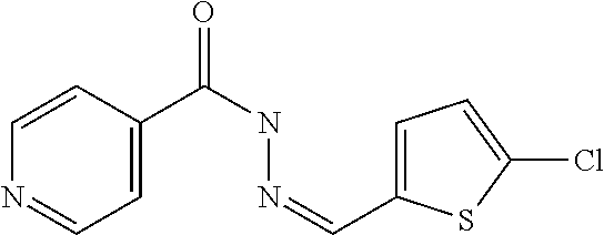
C1=CC(C(=O)NN=CC2=CC=C(Cl)S2)=CC=N1
